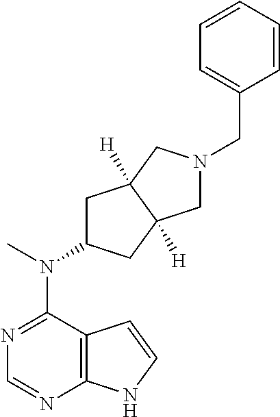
N1=C(N(C)C2CC3([H])C([H])(C2)CN(CC2=CC=CC=C2)C3)C2=C(N=C1)NC=C2
